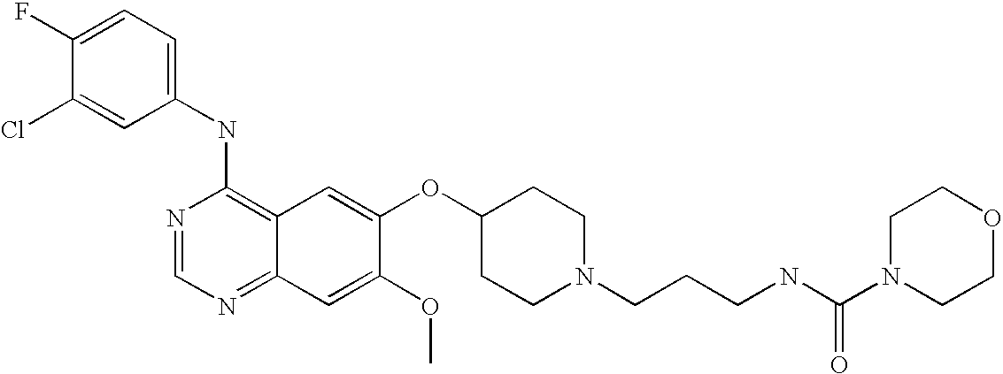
C1=C(Cl)C(F)=CC=C1NC1=C2C(=NC=N1)C=C(OC)C(OC1CCN(CCCNC(N3CCOCC3)=O)CC1)=C2
